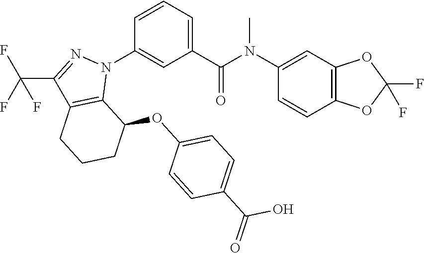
C1(N(C(C2=CC=CC(N3C4=C(C(C(F)(F)F)=N3)CCCC4OC3=CC=C(C(=O)O)C=C3)=C2)=O)C)=CC2=C(C=C1)OC(F)(F)O2
